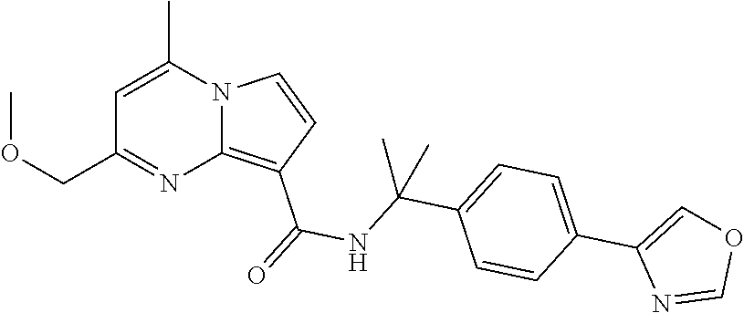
C1=C(C)N2C(=C(C(=O)NC(C3=CC=C(C4=COC=N4)C=C3)(C)C)C=C2)N=C1COC
